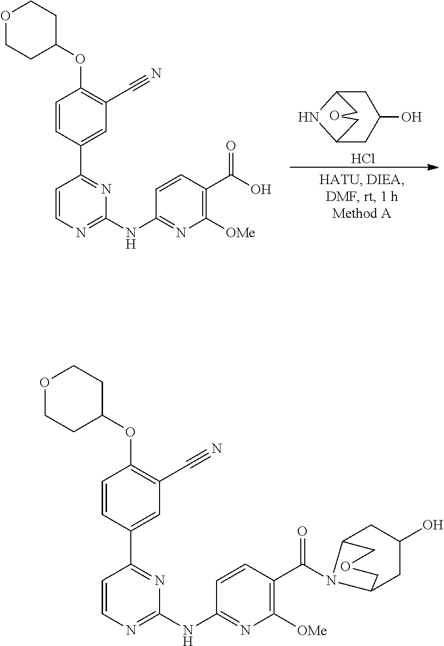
C1=CC(C2=NC(NC3=NC([OMe])=C(C(O)=O)C=C3)=NC=C2)=CC(C#N)=C1OC1CCOCC1.Cl.C1C2NC(CC1O)COC2.C1=CC(C2=NC(NC3=NC([OMe])=C(C(=O)N4C5CC(O)CC4COC5)C=C3)=NC=C2)=CC(C#N)=C1OC1CCOCC1
